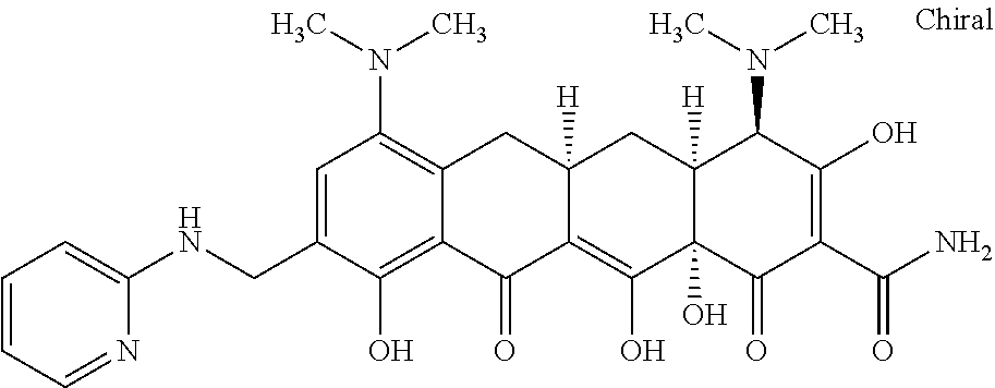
C12([H])C(O)(C(=O)C(C(N)=O)=C(O)C1N(C)C)C(O)=C1C([H])(C2)CC2=C(N(C)C)C=C(CNC3=CC=CC=N3)C(O)=C2C1=O
